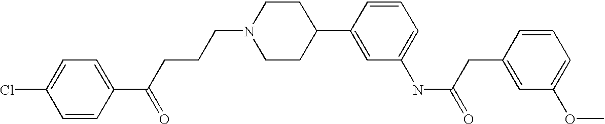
C1=CC(C(CCCN2CCC(C3=CC(NC(=O)CC4=CC(OC)=CC=C4)=CC=C3)CC2)=O)=CC=C1Cl
